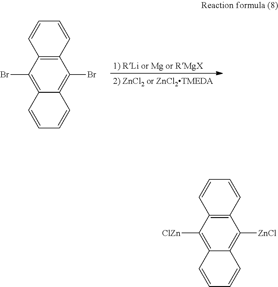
C12=C(C(Br)=C3C(=C1Br)C=CC=C3)C=CC=C2.C12=C(C([ClZn])=C3C(=C1[ZnCl])C=CC=C3)C=CC=C2
